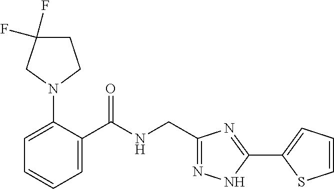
C1=C(N2CCC(F)(F)C2)C(C(NCC2=NNC(C3=CC=CS3)=N2)=O)=CC=C1
